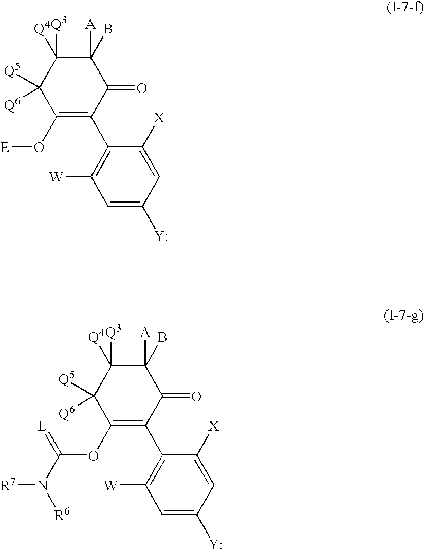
C1(O[E])=C(C2=C([W])C=C([Y])C=C2[X])C(=O)C(B)([A])C([Q4])([Q3])C1([Q5])[Q6].C1(OC(N([R6])[R7])=[L])=C(C2=C([W])C=C([Y])C=C2[X])C(=O)C(B)([A])C([Q4])([Q3])C1([Q5])[Q6]
